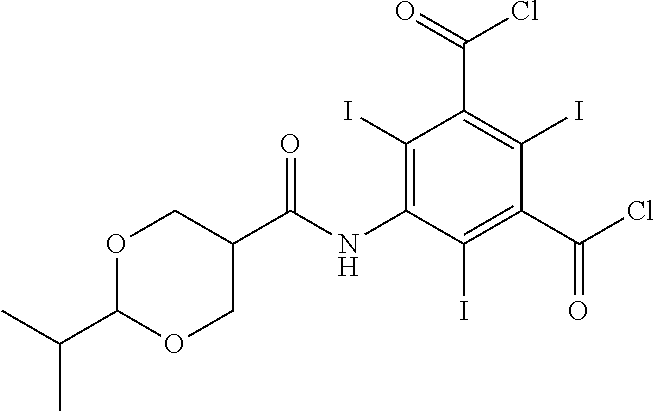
O1C(C(C)C)OCC(C(=O)NC2=C(I)C(C(=O)Cl)=C(I)C(C(Cl)=O)=C2I)C1
